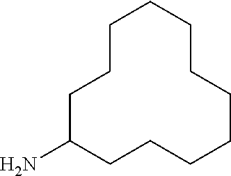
C1CCC(N)CCCCCCCC1
